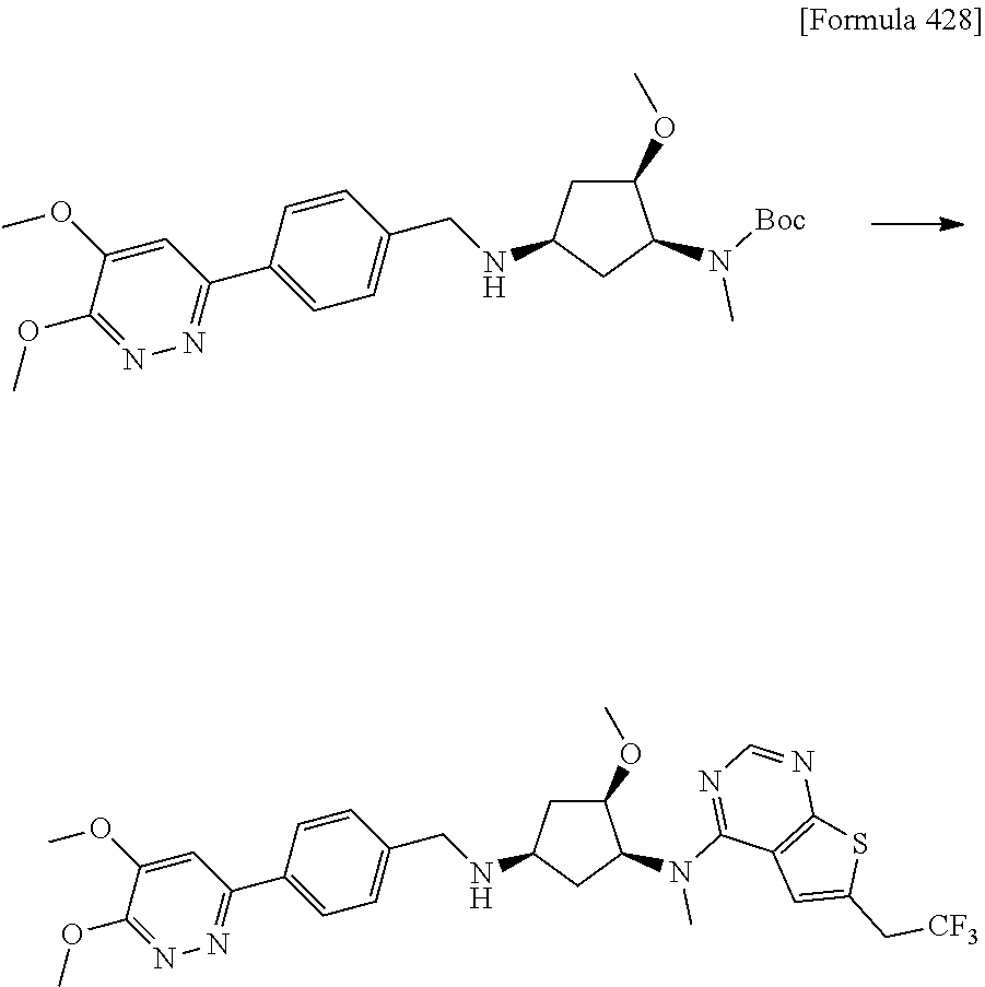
N([Boc])(C1C(OC)CC(NCC2=CC=C(C3=NN=C(OC)C(OC)=C3)C=C2)C1)C.N(C1=NC=NC2=C1C=C(C[CF3])S2)(C1C(OC)CC(NCC2=CC=C(C3=NN=C(OC)C(OC)=C3)C=C2)C1)C
